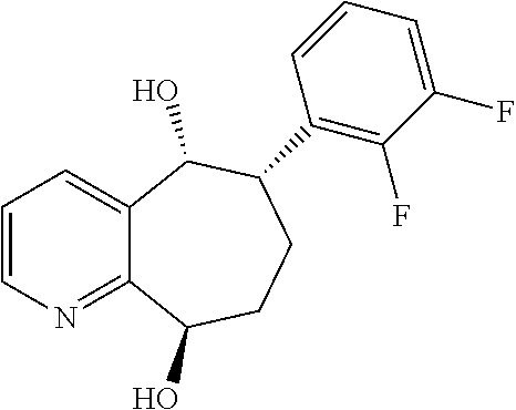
C1=CN=C2C(=C1)C(O)C(C1=C(F)C(F)=CC=C1)CCC2O
